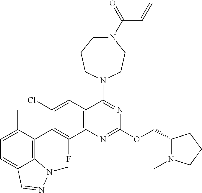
C1(C2=C3C(=CC=C2C)C=NN3C)=C(F)C2=C(C=C1Cl)C(N1CCCN(C(=O)C=C)CC1)=NC(OCC1N(C)CCC1)=N2
